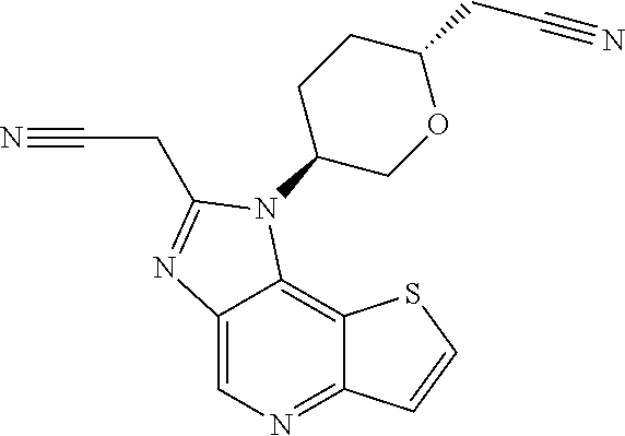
C12=CN=C3C(=C1N(C1COC(CC#N)CC1)C(CC#N)=N2)SC=C3
